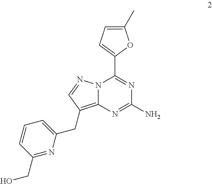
N12C(=C(CC3=CC=CC(CO)=N3)C=N1)N=C(N)N=C2C1=CC=C(C)O1
